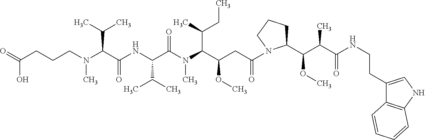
N(C(C(NC(C(C)C)C(N(C)C(C(C)CC)C(CC(=O)N1C(C(C(C(=O)NCCC2=CNC3=C2C=CC=C3)C)OC)CCC1)OC)=O)=O)C(C)C)(C)CCCC(=O)O
